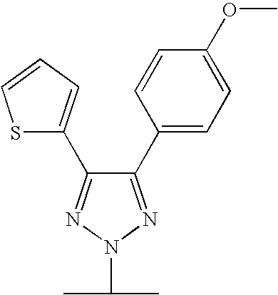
C1(C2=CC=C(OC)C=C2)=NN(C(C)C)N=C1C1=CC=CS1
